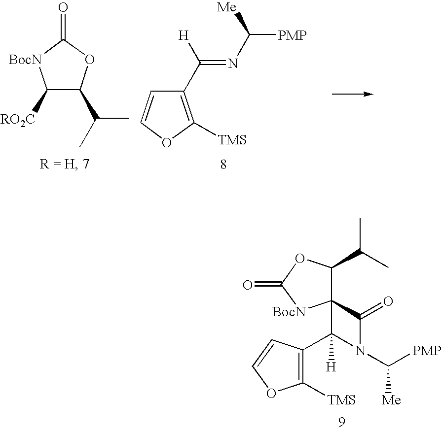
C1([RO2C])C(C(C)C)OC(=O)[BocN]1.C1(C([H])=NC([PMP])[Me])=C([TMS])OC=C1.C1([TMS])=C(C2([H])N(C([PMP])[Me])C(=O)C23C(C(C)C)OC(=O)[BocN]3)C=CO1
